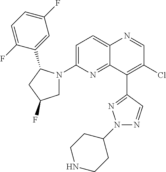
C12=CC=C(N3CC(F)CC3C3=CC(F)=CC=C3F)N=C1C(C1=NN(C3CCNCC3)N=C1)=C(Cl)C=N2
